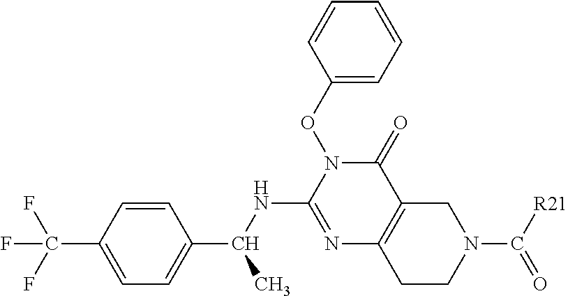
C1=CC(C(F)(F)F)=CC=C1C(C)NC1=NC2=C(C(=O)N1OC1=CC=CC=C1)CN(C(=O)[R21])CC2
